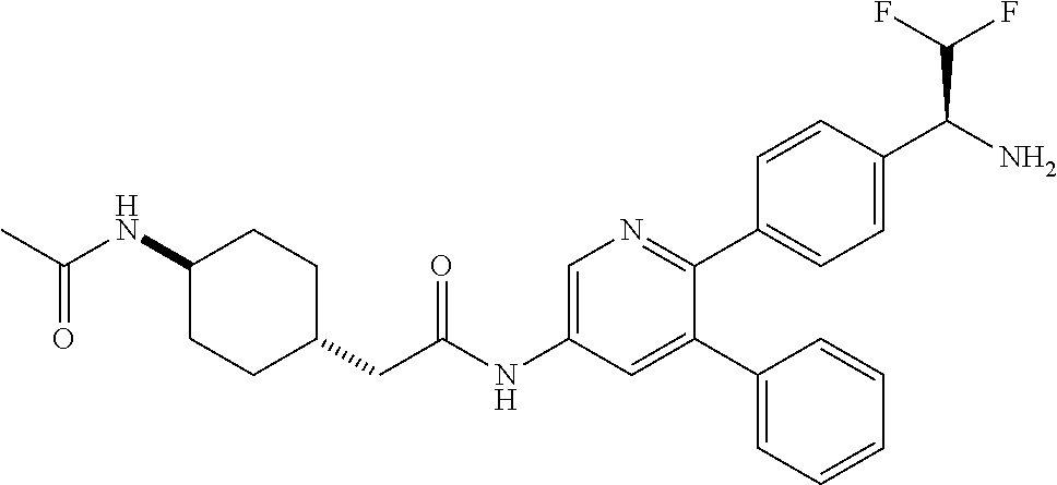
N(C1CCC(CC(NC2=CN=C(C3=CC=C(C(N)C(F)F)C=C3)C(C3=CC=CC=C3)=C2)=O)CC1)C(C)=O
